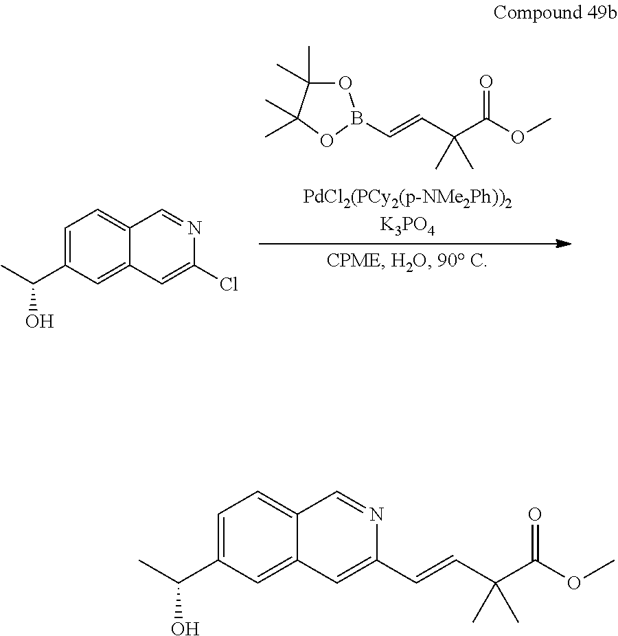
O1C(C)(C)C(C)(C)OB1C=CC(C(OC)=O)(C)C.C1=C(C(C)O)C=C2C(=C1)C=NC(Cl)=C2.C1=C(C(C)O)C=C2C(=C1)C=NC(C=CC(C(OC)=O)(C)C)=C2
